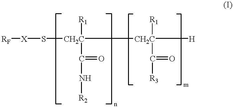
[RF][X]S[CH2C]([R1])(C(N[R2])=O)[CH2C]([R1])(C(=O)[R3])[H]
